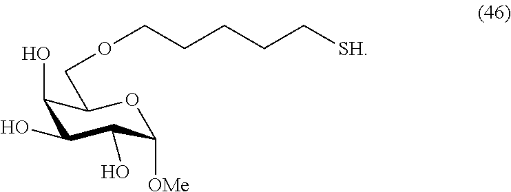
C1(O)C(O)C(O)C([OMe])OC1COCCCCC[SH]
